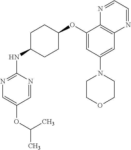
C1=NC(NC2CCC(OC3=CC(N4CCOCC4)=CC4=C3N=CC=N4)CC2)=NC=C1OC(C)C
